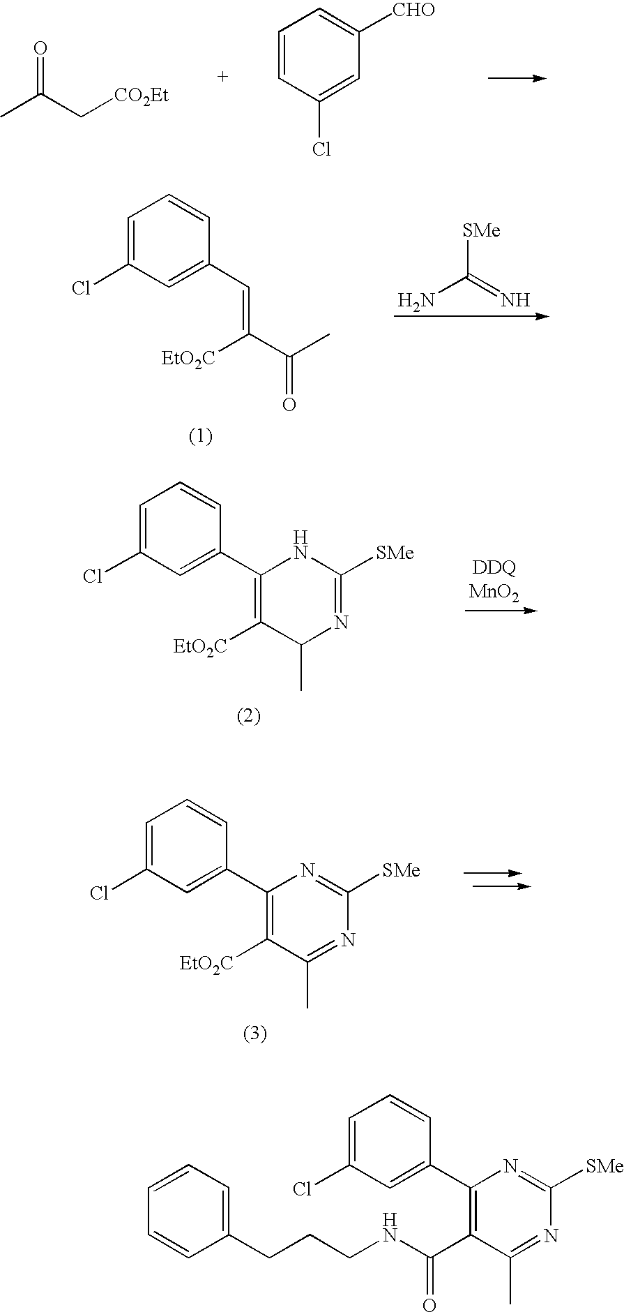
O=C(C[CO2Et])C.C1=C(Cl)C=CC=C1[CHO].C(=C(C(=O)C)[EtO2C])C1=CC(Cl)=CC=C1.[SMe]C(=N)N.C1(C2=CC(Cl)=CC=C2)=C([EtO2C])C(C)N=C([SMe])N1.C1(C2=CC(Cl)=CC=C2)=C([EtO2C])C(C)=NC([SMe])=N1.C1(C2=CC(Cl)=CC=C2)=C(C(NCCCC2=CC=CC=C2)=O)C(C)=NC([SMe])=N1
